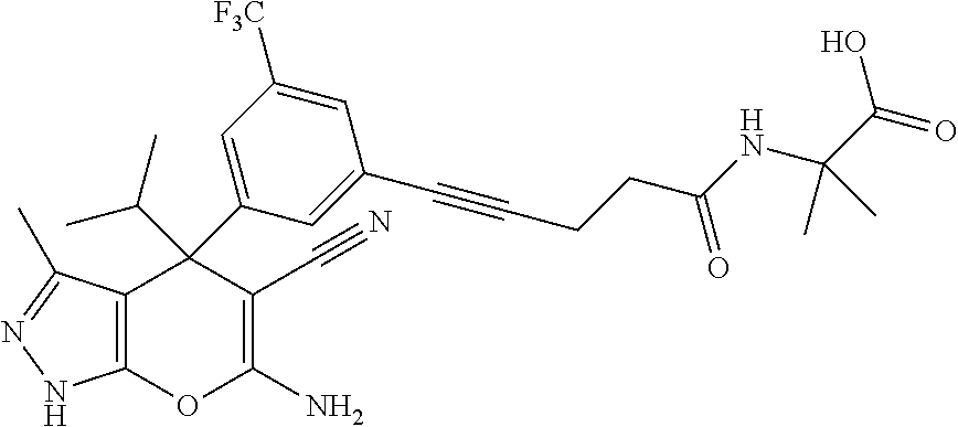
C12=C(C(C)=NN1)C(C1=CC([F3C])=CC(C#CCCC(NC(C)(C(O)=O)C)=O)=C1)(C(C)C)C(C#N)=C(N)O2
